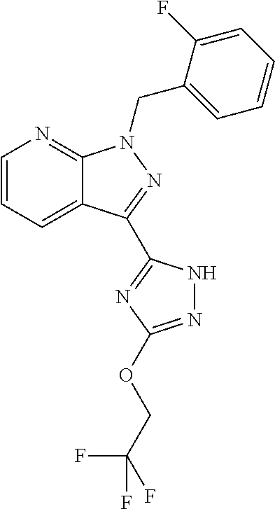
C12=CC=CN=C1N(CC1=CC=CC=C1F)N=C2C1=NC(OCC(F)(F)F)=NN1
